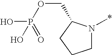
C1N(*)C(COP(=O)(O)O)CC1
